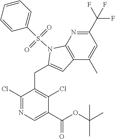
C1(Cl)=NC=C(C(OC(C)(C)C)=O)C(Cl)=C1CC1=CC2=C(N=C(C(F)(F)F)C=C2C)N1S(C1=CC=CC=C1)(=O)=O
